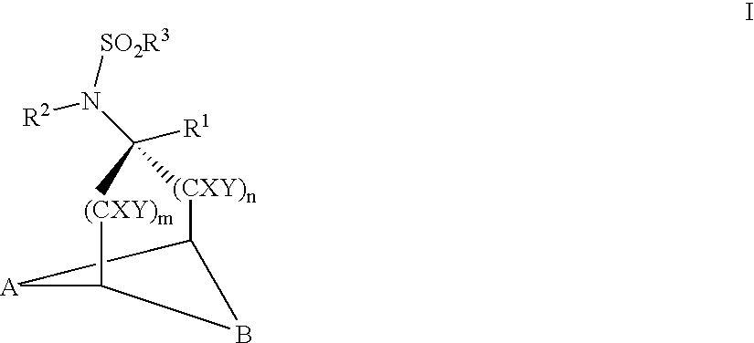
[R2]N(C1([R1])[(CXY)n]C2[A]C([(CXY)m]1)B2)[SO2R3]
